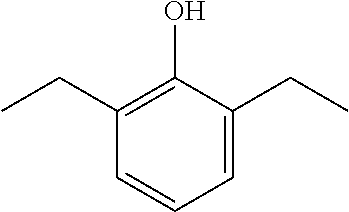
C1(O)=C(CC)C=CC=C1CC
